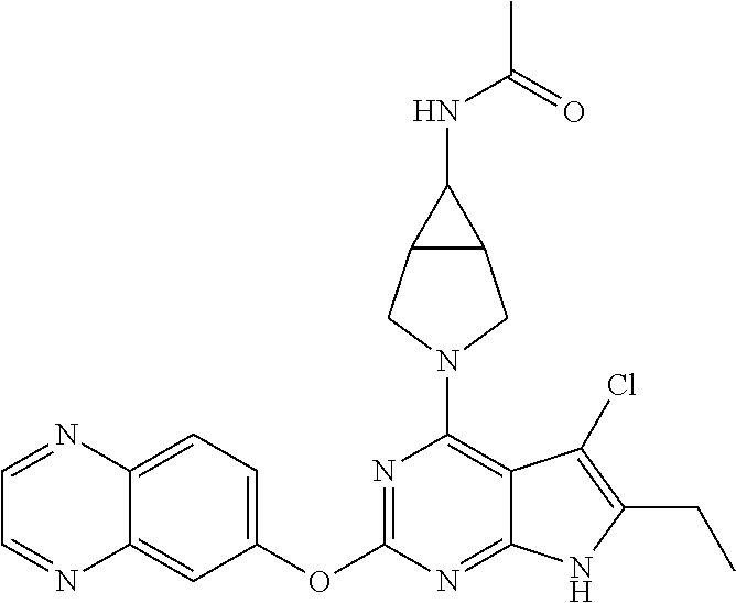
N1=C(OC2=CC=C3C(=C2)N=CC=N3)N=C2C(=C1N1CC3C(C1)C3NC(C)=O)C(Cl)=C(CC)N2
